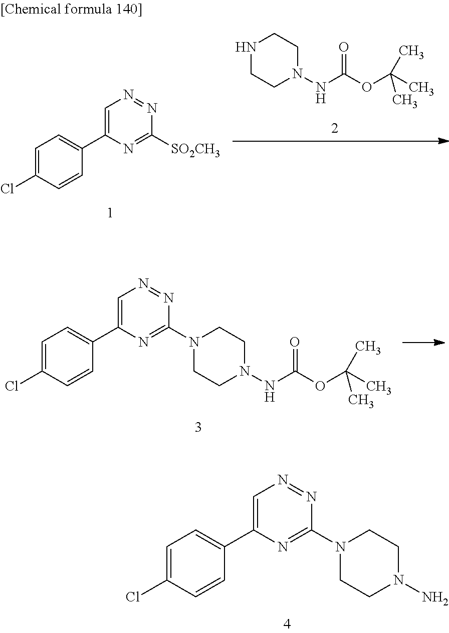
C1=C(C2=CC=C(Cl)C=C2)N=C([SO2CH3])N=N1.N1CCN(NC(OC(C)(C)C)=O)CC1.C1=C(C2=CC=C(Cl)C=C2)N=C(N2CCN(NC(OC(C)(C)C)=O)CC2)N=N1.C1=C(C2=CC=C(Cl)C=C2)N=C(N2CCN(N)CC2)N=N1
